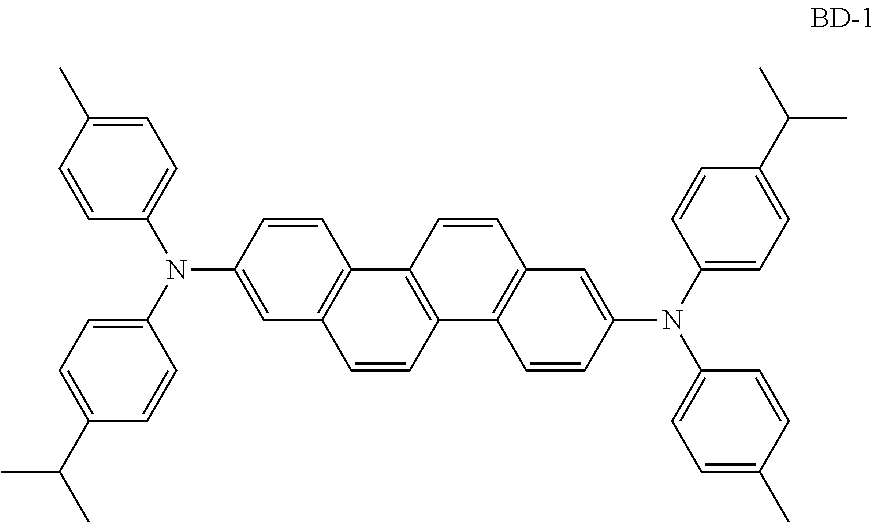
C1=C(C(C)C)C=CC(N(C2=CC=C(C)C=C2)C2=CC3=C(C=C2)C2=C(C=C3)C3=C(C=C2)C=C(N(C2=CC=C(C(C)C)C=C2)C2=CC=C(C)C=C2)C=C3)=C1
